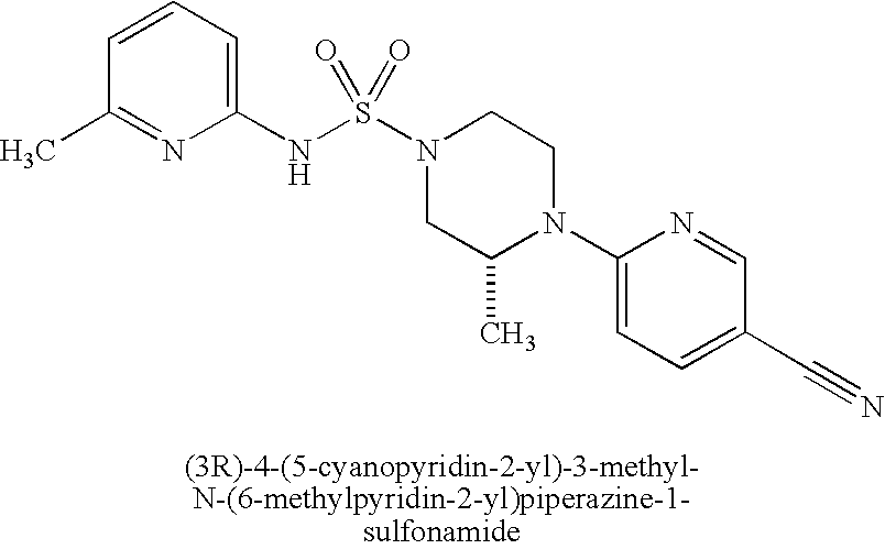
C1=CC=C(NS(N2CC(C)N(C3=CC=C(C#N)C=N3)CC2)(=O)=O)N=C1C
